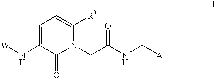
[W]NC1=CC=C([R3])N(CC(NC[A])=O)C1=O
